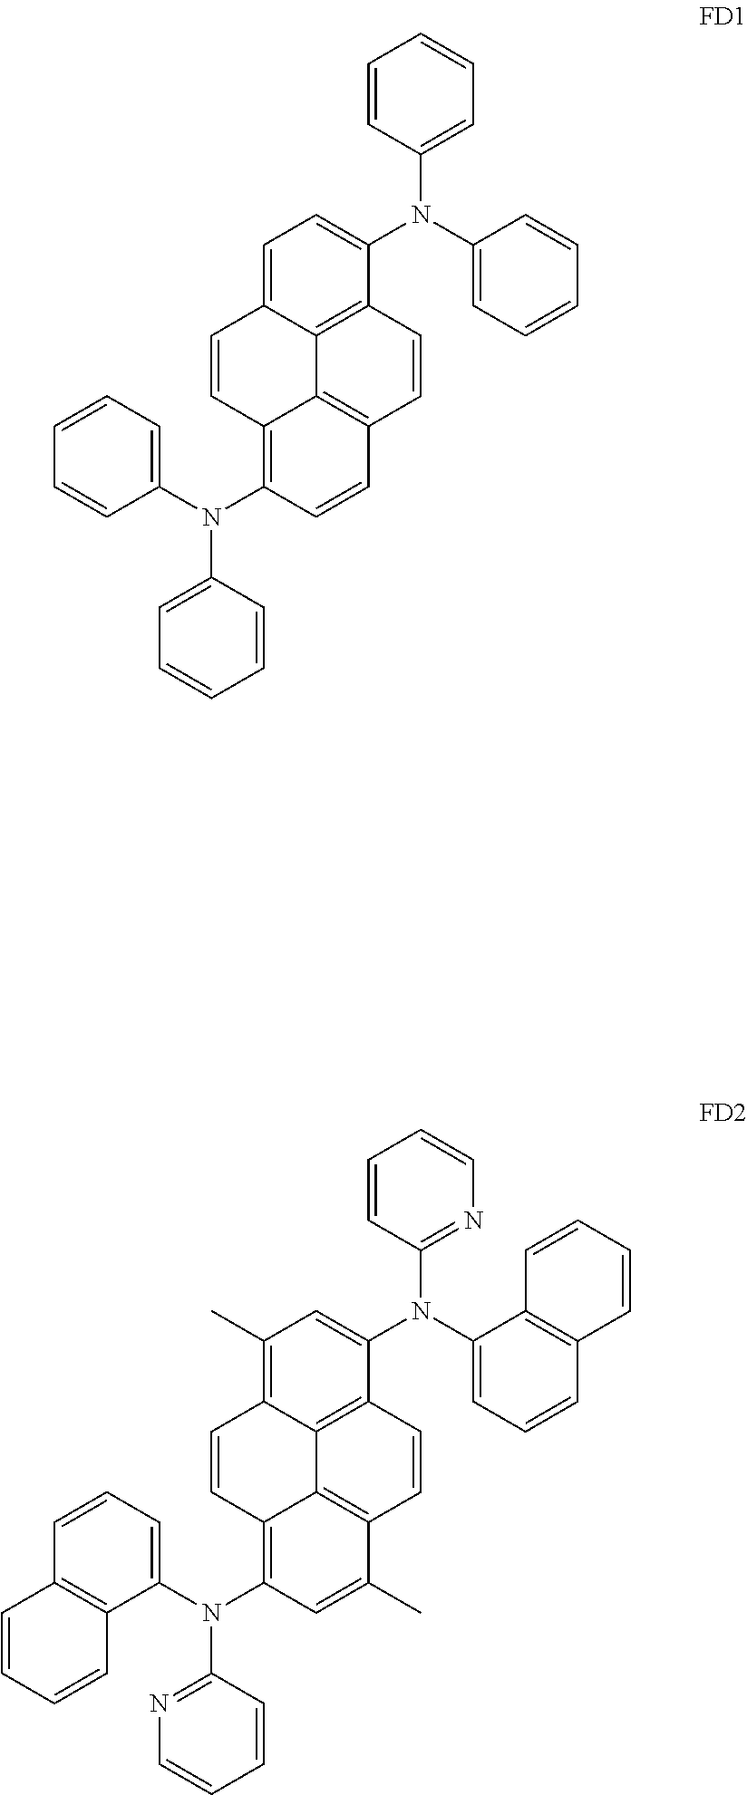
C1=CC=C(N(C2=C3C4=C(C=C2)C=CC2=C4C(=CC=C2N(C2=CC=CC=C2)C2=CC=CC=C2)C=C3)C2=CC=CC=C2)C=C1.C1=CC=C(N(C2=C3C4=C(C(C)=C2)C=CC2=C4C(=C(C)C=C2N(C2=CC=CC4=C2C=CC=C4)C2=NC=CC=C2)C=C3)C2=NC=CC=C2)C2=C1C=CC=C2
